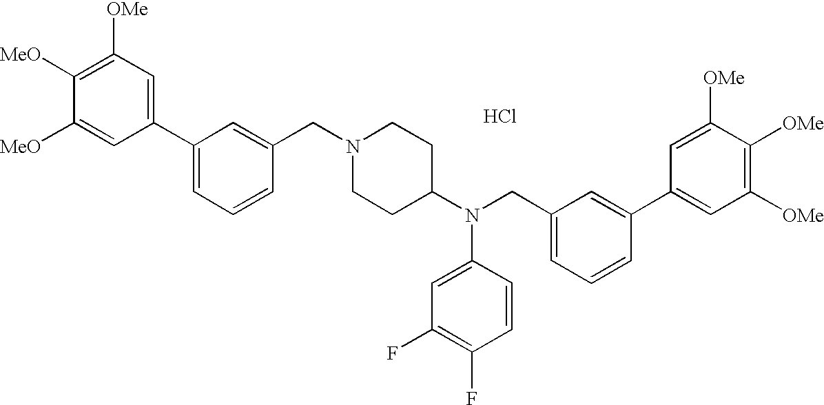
C1([OMe])=C([MeO])C([MeO])=CC(C2=CC=CC(CN3CCC(N(CC4=CC=CC(C5=CC([OMe])=C([OMe])C([OMe])=C5)=C4)C4=CC(F)=C(F)C=C4)CC3)=C2)=C1.Cl
